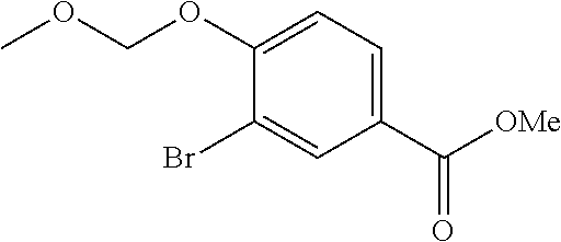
C1(C([OMe])=O)=CC=C(OCOC)C(Br)=C1
